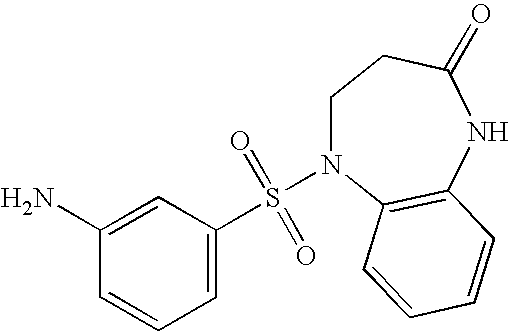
C1(N)=CC(S(=O)(=O)N2CCC(=O)NC3=C2C=CC=C3)=CC=C1
